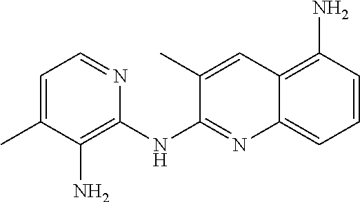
C1=C(C)C(N)=C(NC2=NC3=CC=CC(N)=C3C=C2C)N=C1
